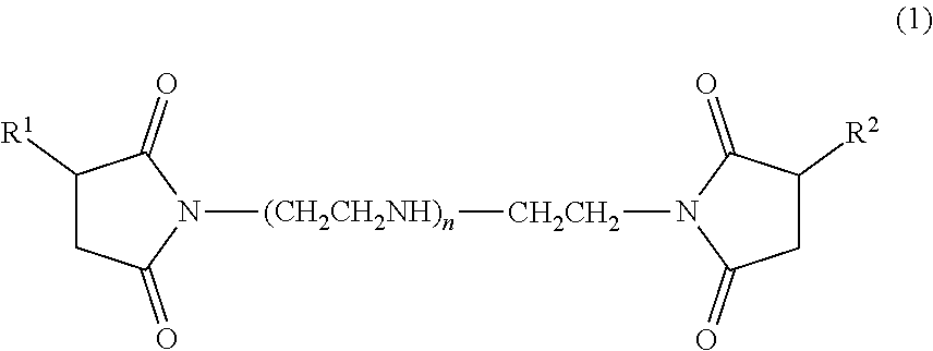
C1([R1])CC(=O)N([(CH2CH2NH)n][CH2CH2]N2C(=O)CC([R2])C2=O)C1=O
